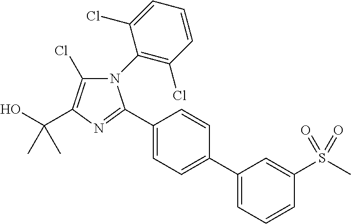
N1(C2=C(Cl)C=CC=C2Cl)C(Cl)=C(C(O)(C)C)N=C1C1=CC=C(C2=CC=CC(S(C)(=O)=O)=C2)C=C1
